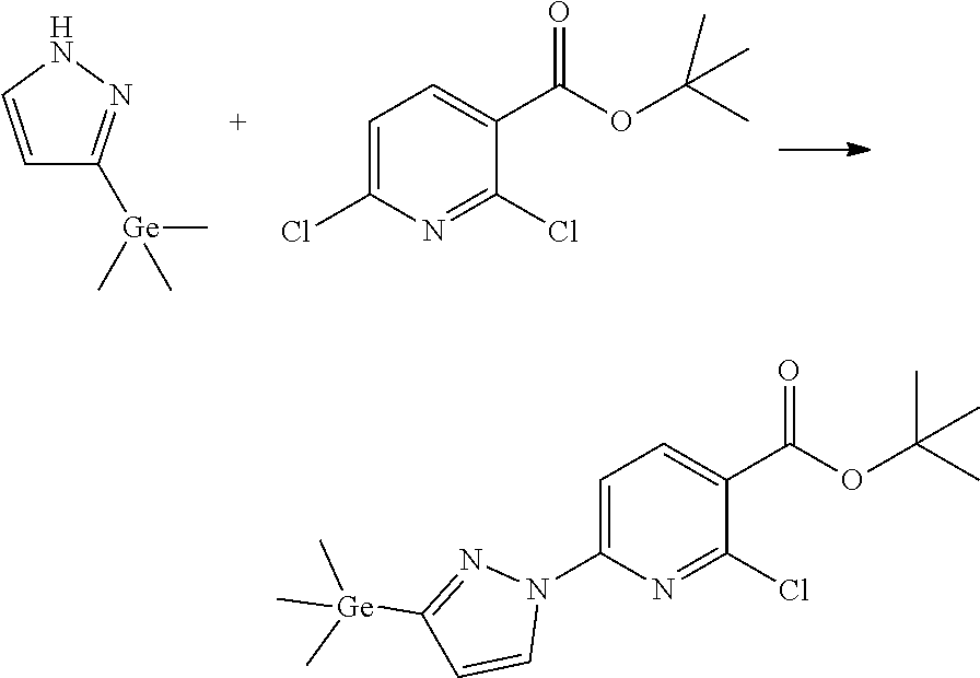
C1=CNN=C1[Ge](C)(C)C.C1=C(Cl)N=C(Cl)C(C(OC(C)(C)C)=O)=C1.C1=C(N2N=C([Ge](C)(C)C)C=C2)N=C(Cl)C(C(OC(C)(C)C)=O)=C1
